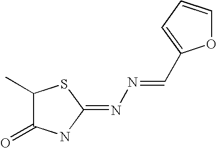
C1(C)C(=O)NC(=NN=CC2=CC=CO2)S1
